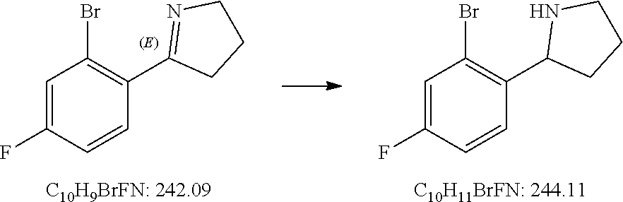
C1=C(F)C=CC(C2NCCC2)=C1Br.[C10H11BrFN: 244.11].[C10H9BrFN: 242.09].C1=C(F)C=CC(C2=NCCC2)=C1Br
